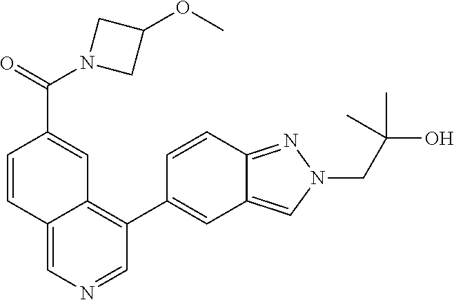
C1=CC2=CN=CC(C3=CC4=CN(CC(C)(O)C)N=C4C=C3)=C2C=C1C(N1CC(OC)C1)=O
